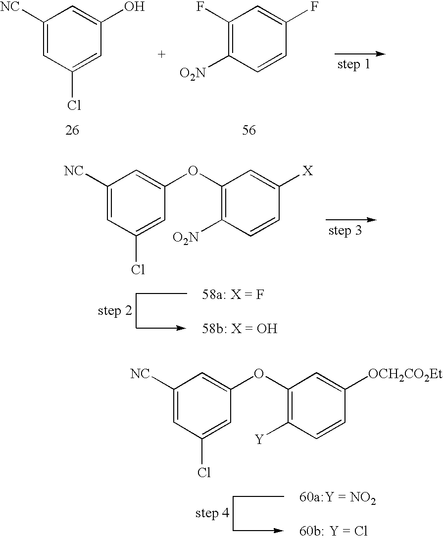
[58a: X = F].C1(OC2=CC([NC])=CC(Cl)=C2)=C([O2N])C=CC([X])=C1.C1([NC])=CC(Cl)=CC(O)=C1.C1(F)=C([O2N])C=CC(F)=C1.[60a:Y = NO2].C1(OC2=CC([NC])=CC(Cl)=C2)=C([Y])C=CC([OCH2CO2Et])=C1
